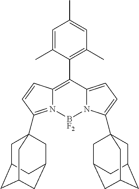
C12=C(C3=C(C)C=C(C)C=C3C)C3=CC=C(C45CC6CC(CC(C4)C6)C5)N3[BF2]N1=C(C13CC4CC(CC(C1)C4)C3)C=C2
